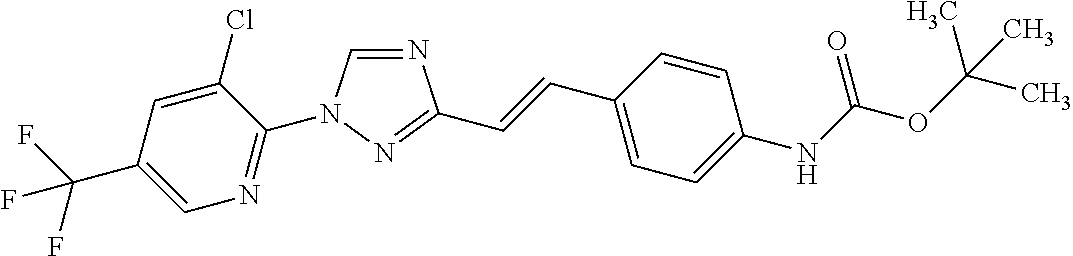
N1=CN(C2=NC=C(C(F)(F)F)C=C2Cl)N=C1C=CC1=CC=C(NC(OC(C)(C)C)=O)C=C1
